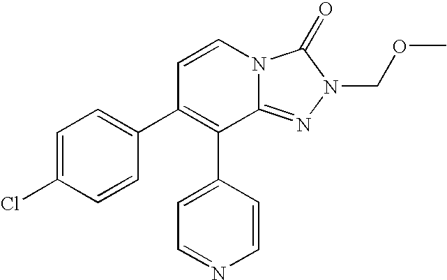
C1=CN2C(=NN(COC)C2=O)C(C2=CC=NC=C2)=C1C1=CC=C(Cl)C=C1
